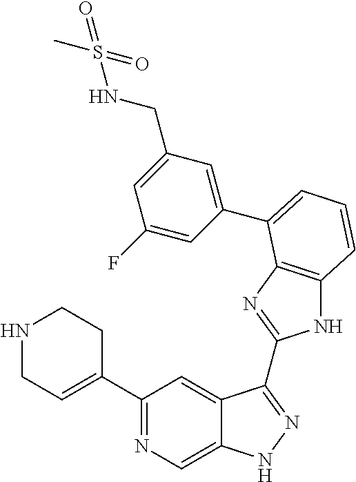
C1(C2=NC=C3C(=C2)C(C2=NC4=C(N2)C=CC=C4C2=CC(CNS(C)(=O)=O)=CC(F)=C2)=NN3)=CCNCC1
